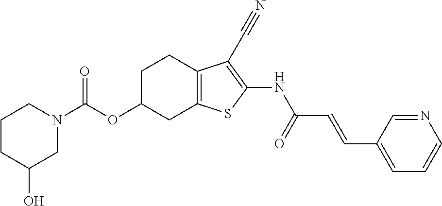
C(OC1CC2=C(CC1)C(C#N)=C(NC(C=CC1=CC=CN=C1)=O)S2)(=O)N1CCCC(O)C1
